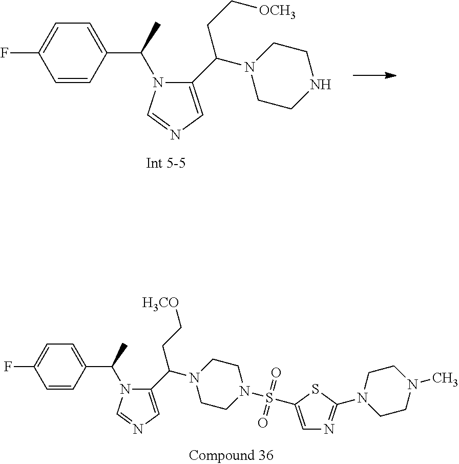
C1=CC(C(C)N2C(C(N3CCNCC3)CC[OCH3])=CN=C2)=CC=C1F.C1=CC(C(C)N2C(C(N3CCN(S(=O)(=O)C4=CN=C(N5CCN(C)CC5)S4)CC3)CC[H3CO])=CN=C2)=CC=C1F
